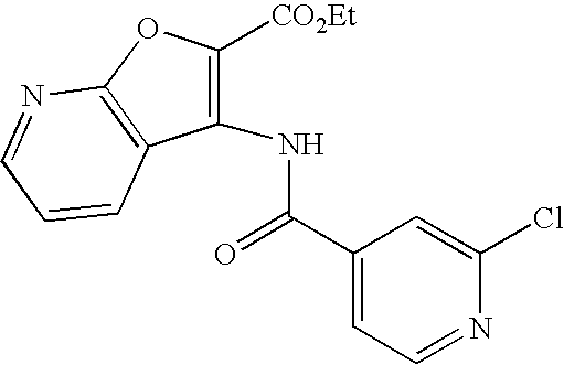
C1=NC2=C(C=C1)C(NC(C1=CC=NC(Cl)=C1)=O)=C([CO2Et])O2
